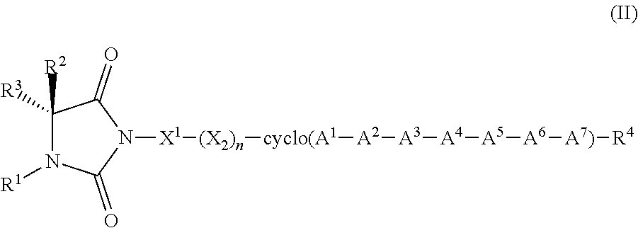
C1([R2])([R3])N([R1])C(=O)N([X1][(X2)n][cyclo(A1][A2][A3][A4][A5][A6][A7)][R4])C1=O
